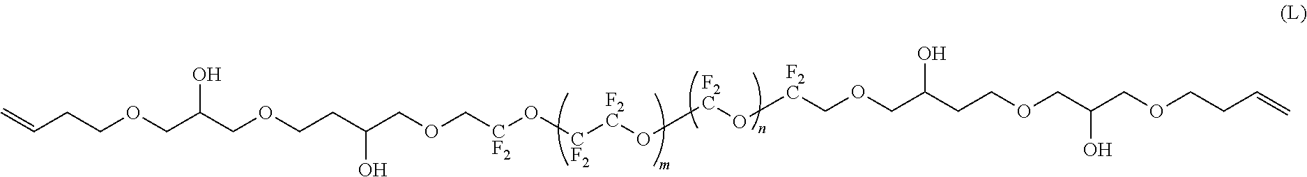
C(C(COCCC(COC[CF2]O[CF2][F2C]O[F2C]O[F2C]COCC(CCOCC(O)COCCC=C)O)O)O)OCCC=C
